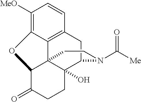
C1([MeO])=C2C3=C(C=C1)CC1C4(O)C3(C(C(=O)CC4)O2)CCN1C([Me])=O
